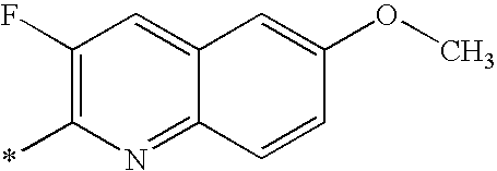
C12=CC(F)=C(*)N=C1C=CC(OC)=C2
